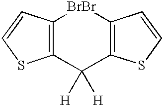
C12=C(C([H])([H])C3=C([BrBr]1)C=CS3)SC=C2
